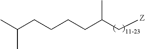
C(C(C[Z])C)CCCC(C)C
